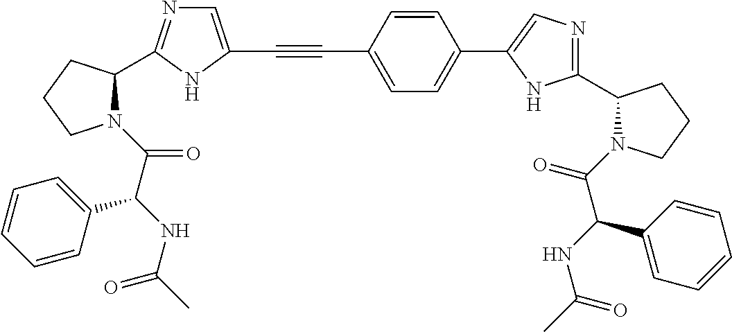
C(#CC1=CC=C(C2=CN=C(C3N(C(=O)C(NC(C)=O)C4=CC=CC=C4)CCC3)N2)C=C1)C1=CN=C(C2N(C(C(NC(=O)C)C3=CC=CC=C3)=O)CCC2)N1
